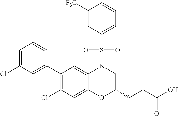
C1(C2=CC(Cl)=CC=C2)=C(Cl)C=C2C(=C1)N(S(=O)(=O)C1=CC=CC([F3C])=C1)CC(CCC(O)=O)O2
